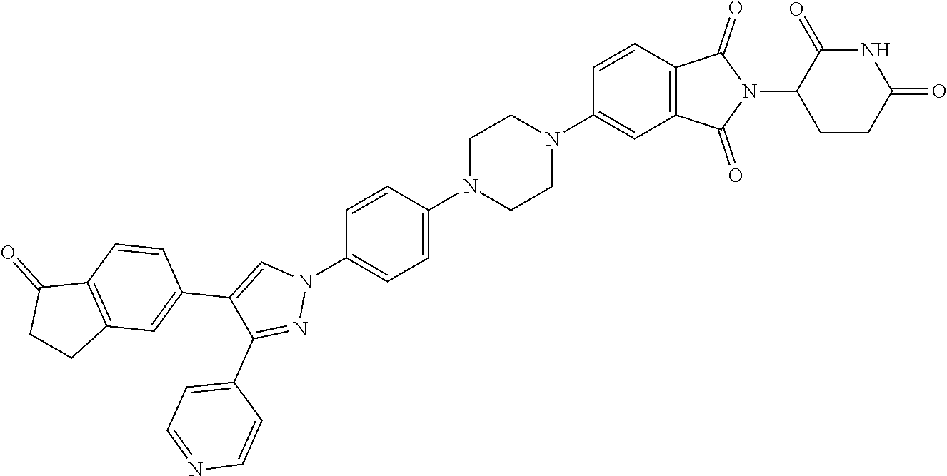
C1=C(N2CCN(C3=CC4=C(C=C3)C(=O)N(C3CCC(=O)NC3=O)C4=O)CC2)C=CC(N2C=C(C3=CC4=C(C=C3)C(=O)CC4)C(C3=CC=NC=C3)=N2)=C1
